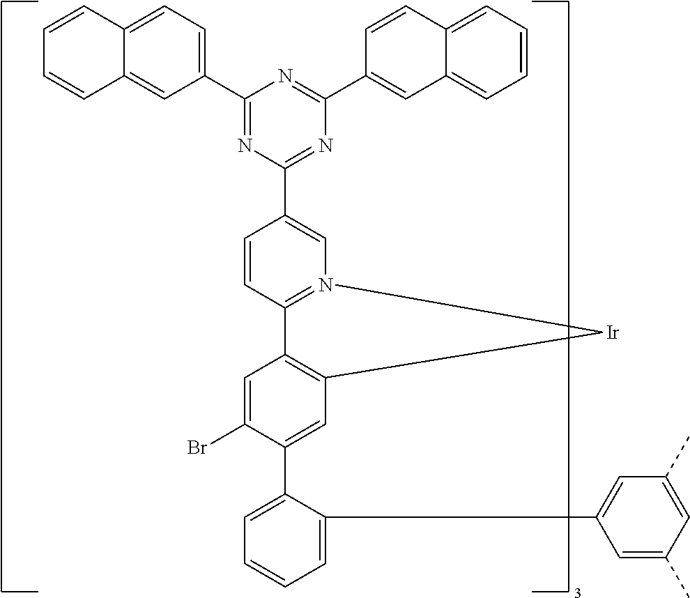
C1(C2=CC=C3C(=C2)C=CC=C3)=NC(C2=CN3=C(C=C2)C2=C(C=C(C4=CC=CC=C4C4=CC(C)=CC(C)=C4)C(Br)=C2)[Ir]3)=NC(C2=CC3=CC=CC=C3C=C2)=N1
